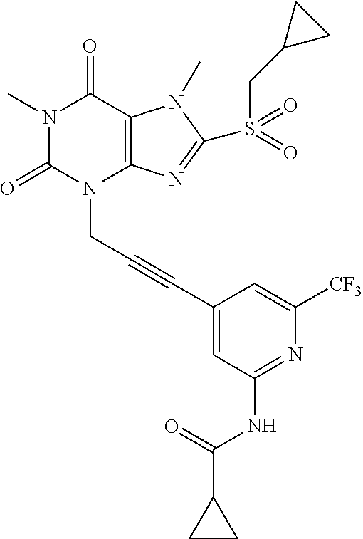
N1(C)C(=O)N(CC#CC2=CC(NC(=O)C3CC3)=NC([CF3])=C2)C2=C(C1=O)N(C)C(S(CC1CC1)(=O)=O)=N2
